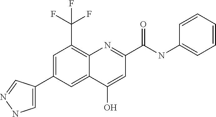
C12=CC(C3=CNN=C3)=CC(C(F)(F)F)=C1N=C(C(NC1=CC=CC=C1)=O)C=C2O
